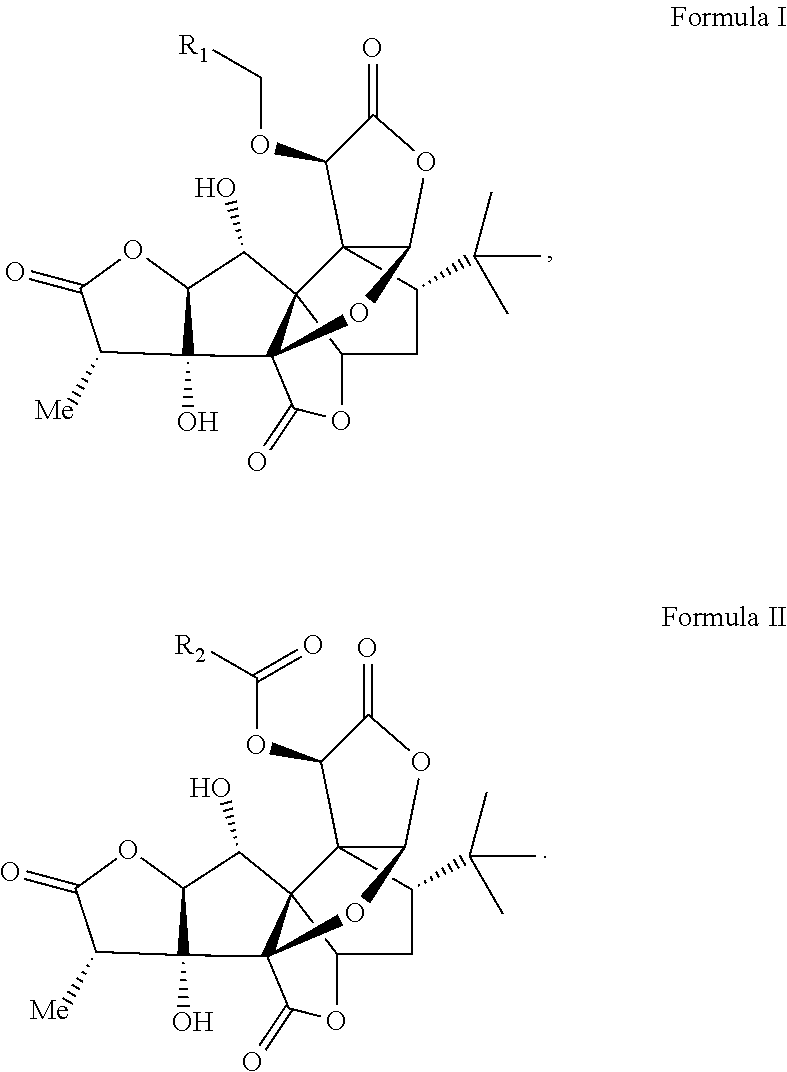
C123C(C(C)(C)C)CC4C15C(C1(O)C([Me])C(=O)OC1C5O)(OC2OC(=O)C3OC[R1])C(=O)O4.C123C(C(C)(C)C)CC4C15C(C1(O)C([Me])C(=O)OC1C5O)(OC2OC(=O)C3OC([R2])=O)C(=O)O4
